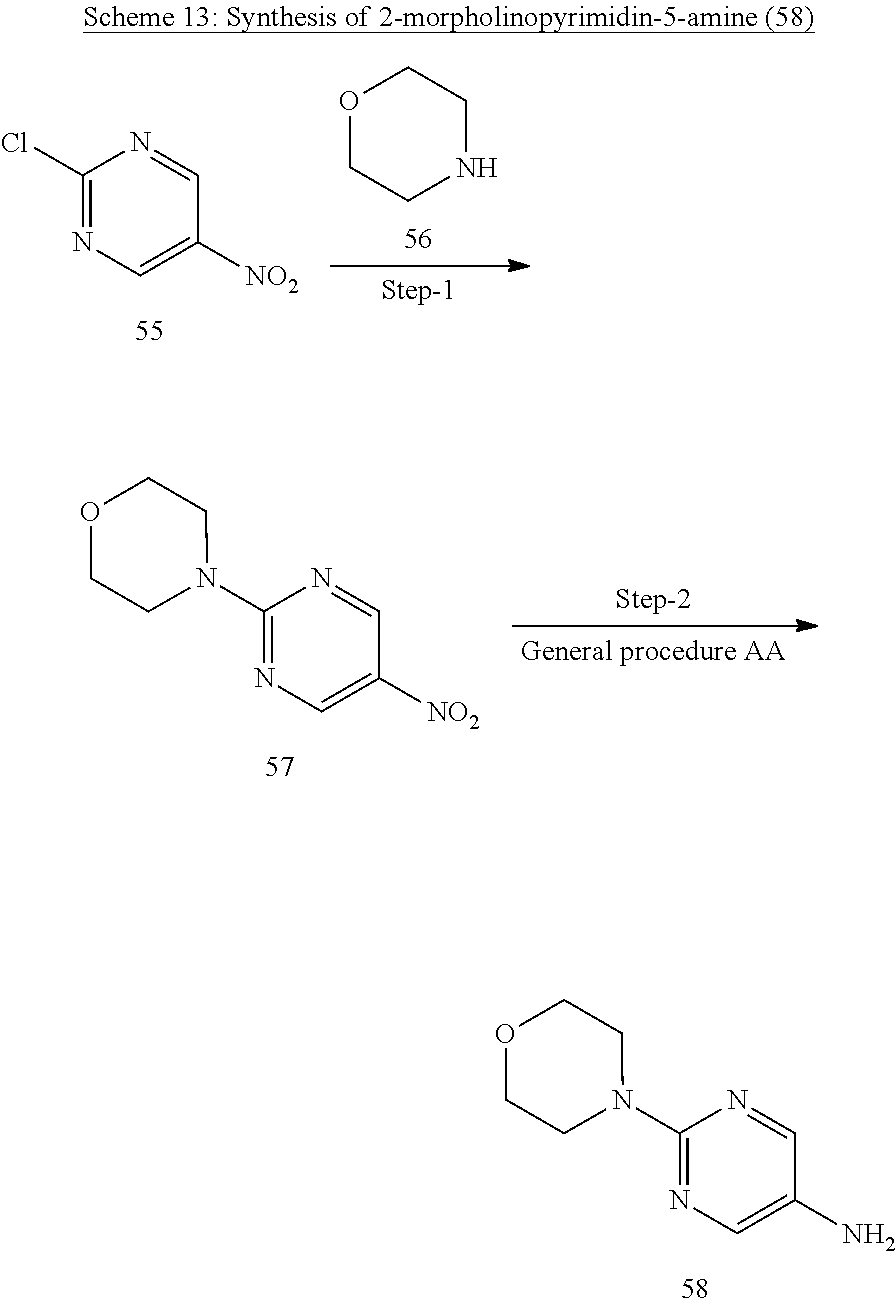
O1CCNCC1.N1=C(Cl)N=CC([NO2])=C1.N1=C(N2CCOCC2)N=CC([NO2])=C1.N1=C(N2CCOCC2)N=CC(N)=C1
